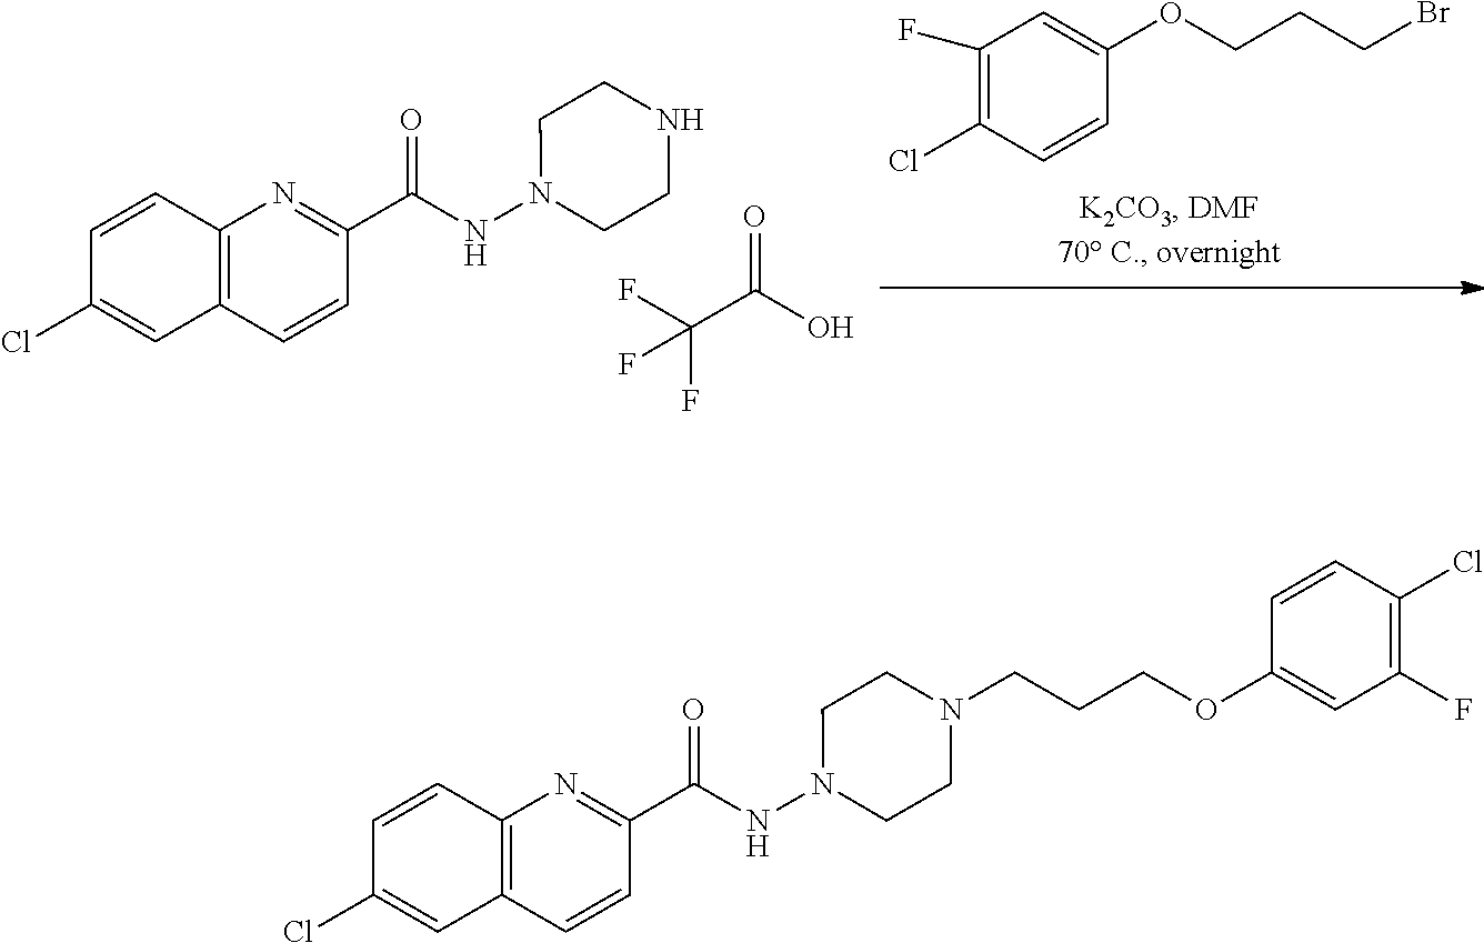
C1(C(NN2CCNCC2)=O)=NC2=C(C=C1)C=C(Cl)C=C2.FC(C(O)=O)(F)F.C1(F)=C(Cl)C=CC(OCCCBr)=C1.C1(C(NN2CCN(CCCOC3=CC(F)=C(Cl)C=C3)CC2)=O)=NC2=C(C=C1)C=C(Cl)C=C2
